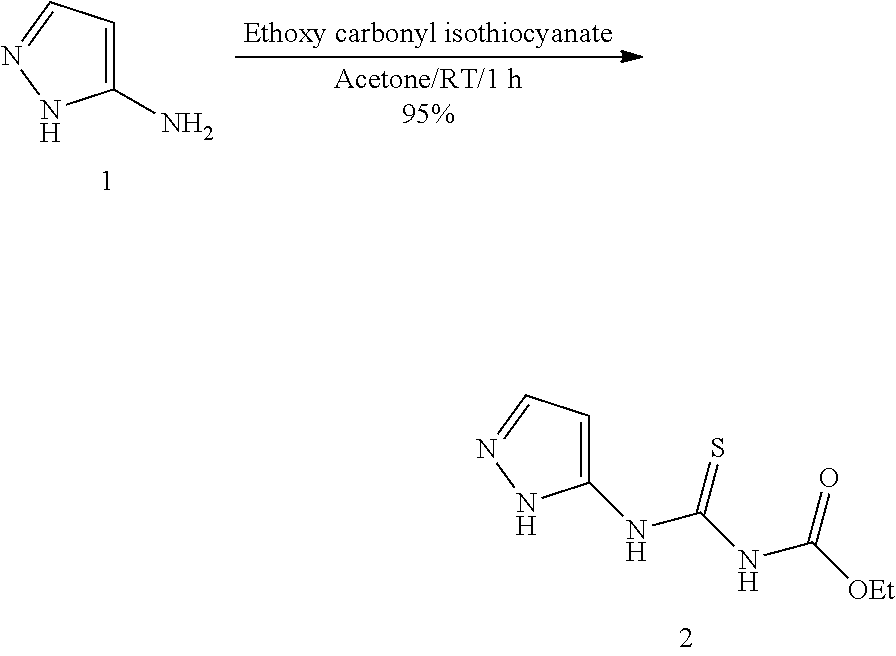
C1(N)=CC=NN1.C1(NC(NC([OEt])=O)=S)=CC=NN1
